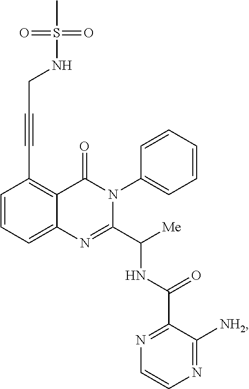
C1=CC=C2C(=C1C#CCNS(=O)(C)=O)C(=O)N(C1=CC=CC=C1)C(C([Me])NC(=O)C1=NC=CN=C1[NH2])=N2
